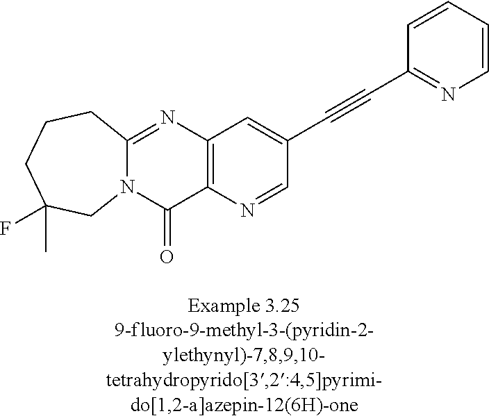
N12C(=NC3=C(C1=O)N=CC(C#CC1=NC=CC=C1)=C3)CCCC(F)(C)C2
